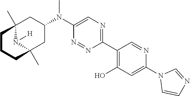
C1(C2=C(O)C=C(N3C=CN=C3)N=C2)=NC=C(N(C2CC3(C)N([H])C(C)(C2)CCC3)C)N=N1
